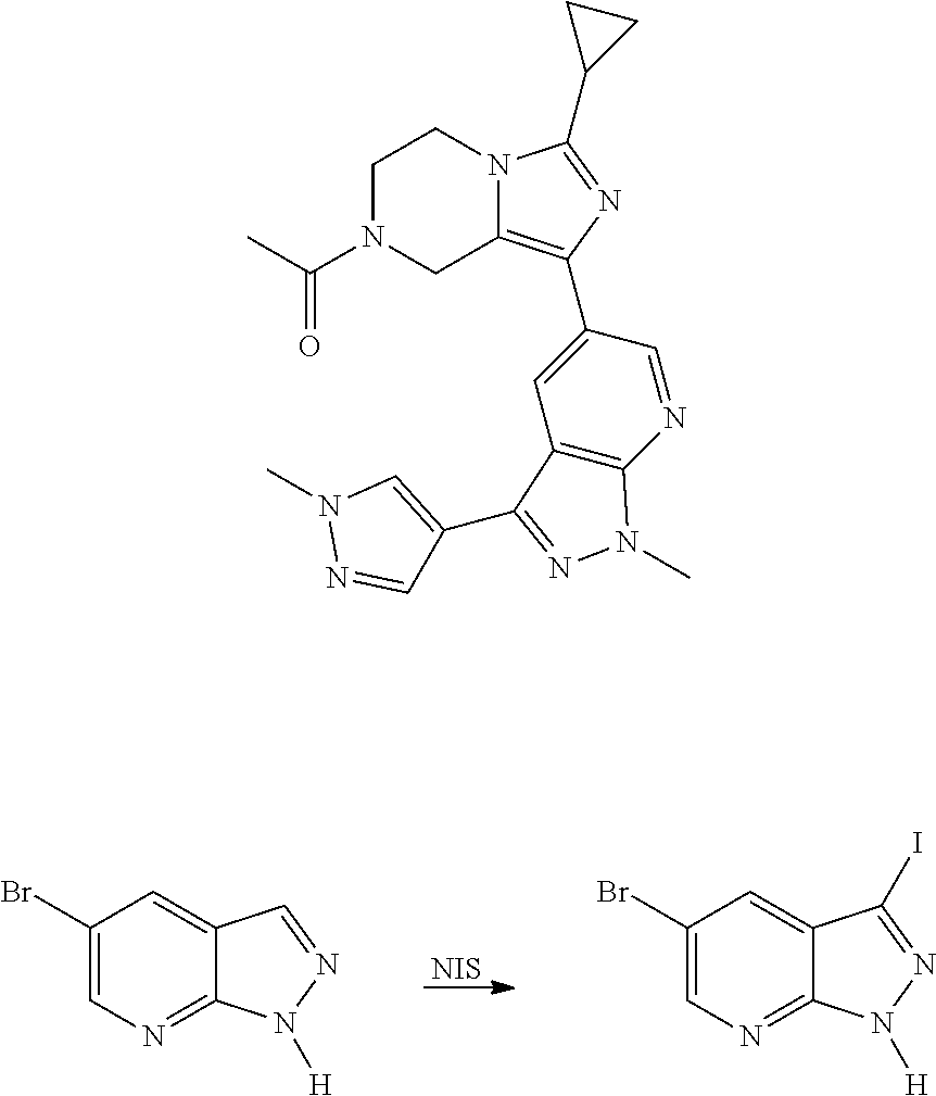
[NIS].C1(Br)=CN=C2C(=C1)C=NN2[H].C1(Br)=CN=C2C(=C1)C(I)=NN2[H].C1N(C(C)=O)CC2=C(C3=CC4=C(N=C3)N(C)N=C4C3=CN(C)N=C3)N=C(C3CC3)N2C1
